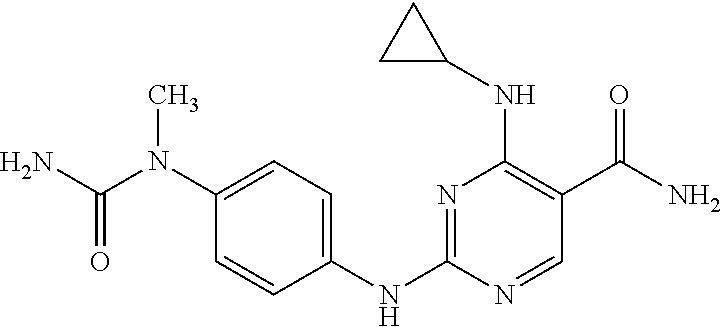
N1=C(NC2=CC=C(N(C(N)=O)C)C=C2)N=CC(C(N)=O)=C1NC1CC1
